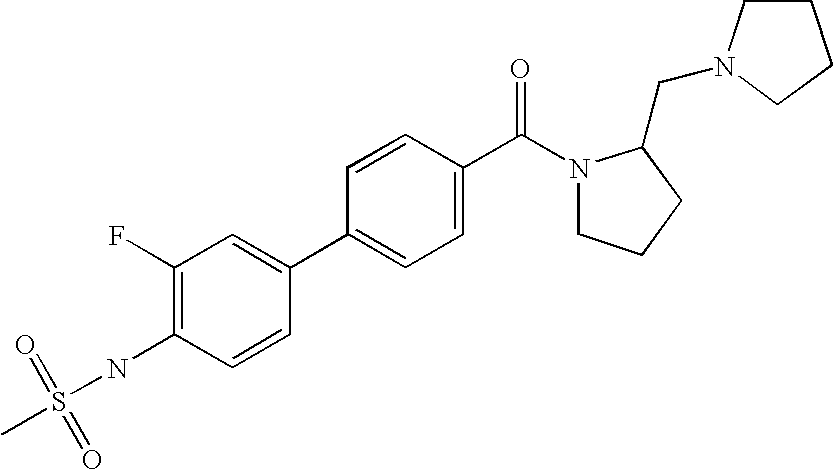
C1(F)=C(NS(=O)(=O)C)C=CC(C2=CC=C(C(N3CCCC3CN3CCCC3)=O)C=C2)=C1
